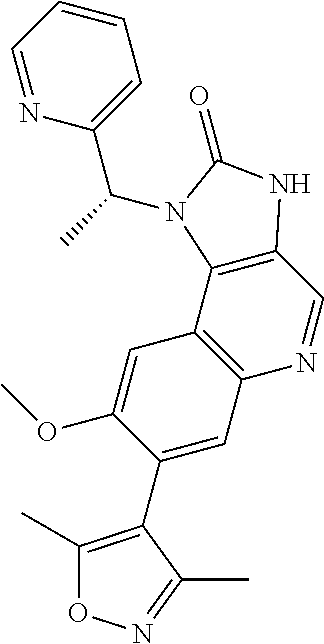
C1(C)=C(C2=CC3=C(C=C2OC)C2=C(C=N3)NC(=O)N2C(C)C2=CC=CC=N2)C(C)=NO1
